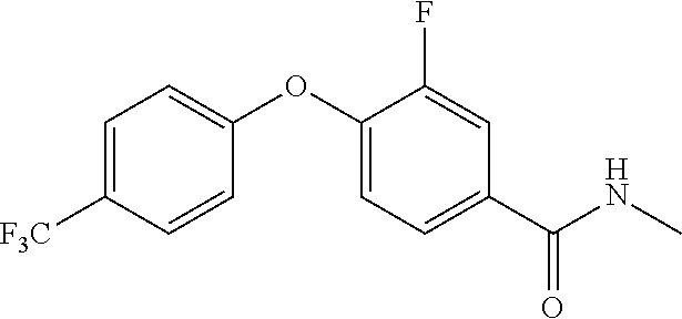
C1=C([F3C])C=CC(OC2=CC=C(C(NC)=O)C=C2F)=C1
